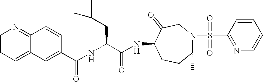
C1=CC=C2C(=N1)C=CC(C(NC(C(NC1CCC(C)N(S(C3=NC=CC=C3)(=O)=O)CC1=O)=O)CC(C)C)=O)=C2
